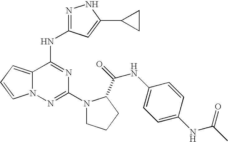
N(C(=O)C1N(C2=NN3C(=CC=C3)C(NC3=NNC(C4CC4)=C3)=N2)CCC1)C1=CC=C(NC(C)=O)C=C1
